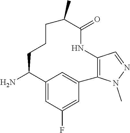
C12=CC(F)=CC(=C1)C1=C(NC(=O)C(C)CCCC2N)C=NN1C
